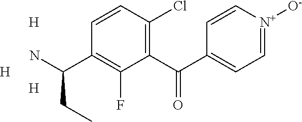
C1(C(C2=CC=[N+]([O-])C=C2)=O)=C(Cl)C=CC(C(N)CC)=C1F.[H].[H].[H]
